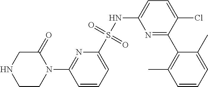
C1=CC=C(S(NC2=CC=C(Cl)C(C3=C(C)C=CC=C3C)=N2)(=O)=O)N=C1N1C(=O)CNCC1
